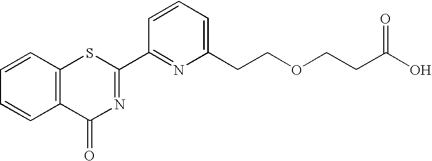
C1(C2=NC(=O)C3=C(S2)C=CC=C3)=NC(CCOCCC(O)=O)=CC=C1
